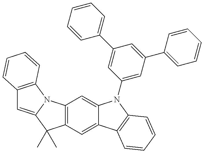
C12=C(C=C3C(=C1)N(C1=CC(C4=CC=CC=C4)=CC(C4=CC=CC=C4)=C1)C1=C3C=CC=C1)C(C)(C)C1=CC3=C(N21)C=CC=C3
